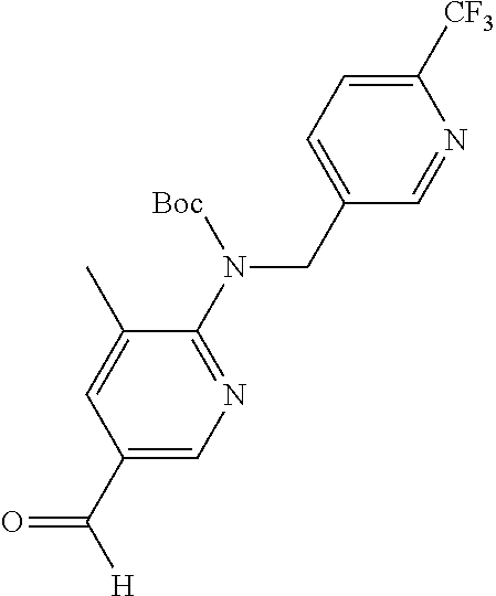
C1(CN(C2=NC=C(C([H])=O)C=C2C)[Boc])=CC=C([CF3])N=C1
